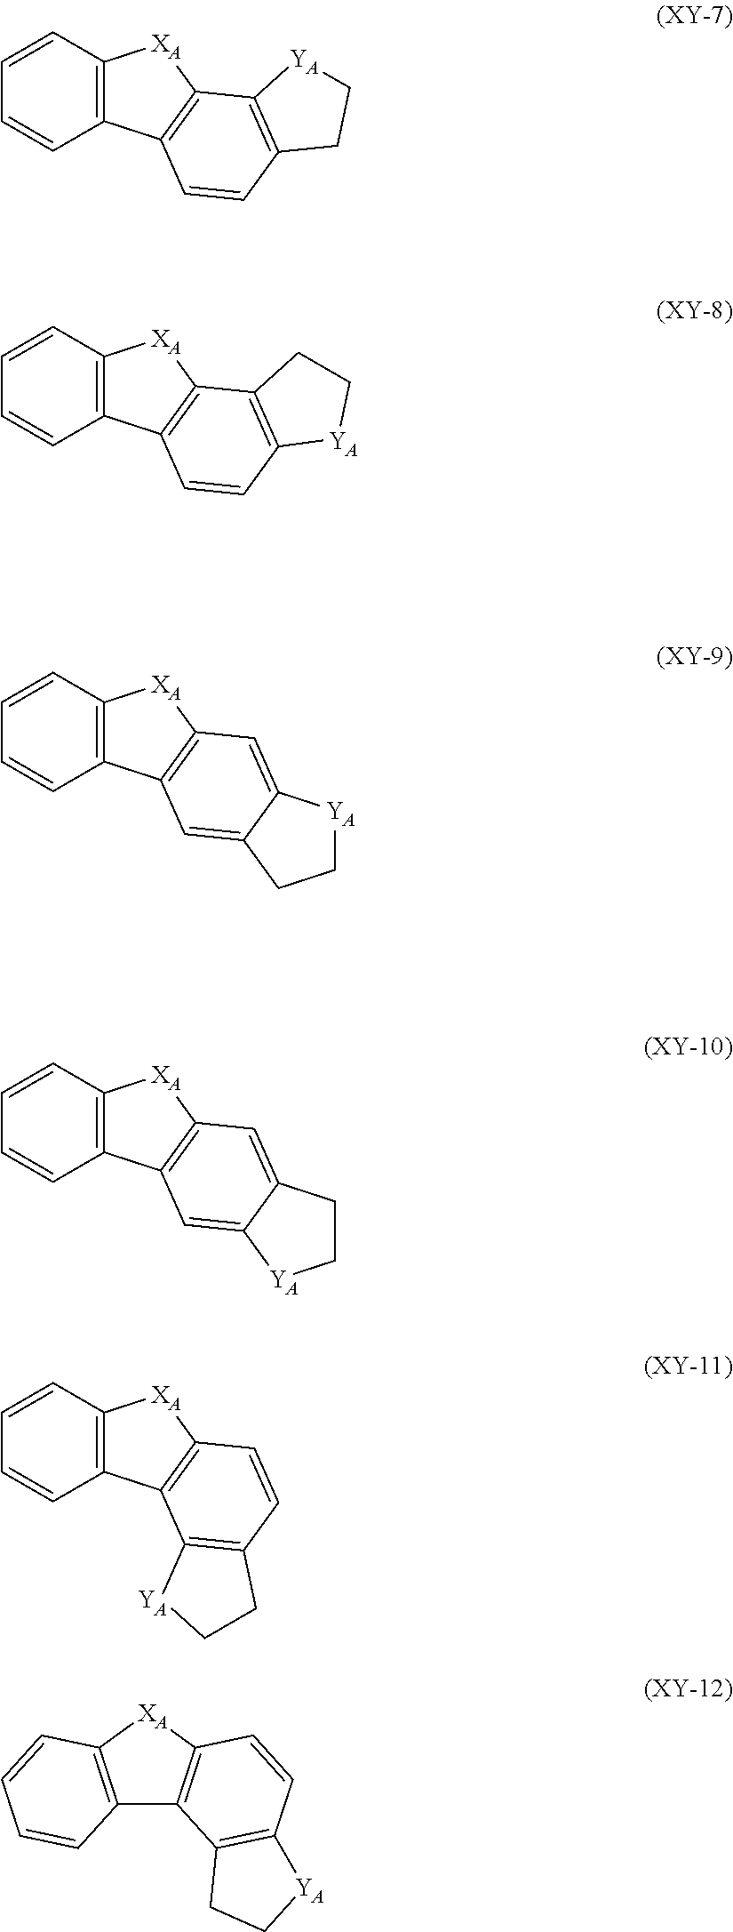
C12=C(C=CC=C1)[XA]C1=C2C=CC2=C1[YA]CC2.C12=C(C=CC=C1)[XA]C1=C2C=C2C(=C1)[YA]CC2.C12=C(C=CC=C1)[XA]C1=C2C=C2C(=C1)CC[YA]2.C12=C(C=CC=C1)[XA]C1=C2C2=C(C=C1)CC[YA]2.C12=C(C=CC=C1)[XA]C1=C2C=CC2=C1CC[YA]2.C12=C([XA]C3=C1C1=C(C=C3)[YA]CC1)C=CC=C2
